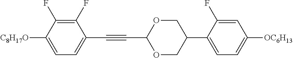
C1(F)=C(F)C([C8H17O])=CC=C1C#CC1OCC(C2=CC=C([OC6H13])C=C2F)CO1
